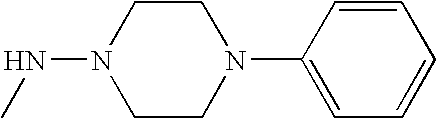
C1CN(NC)CCN1C1=CC=CC=C1
